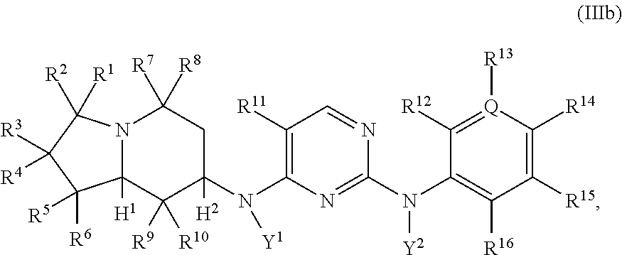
C1([R11])=C(N(C2([H2])CC([R7])([R8])N3C([H1])(C2([R9])[R10])C([R6])([R5])C([R4])([R3])C3([R2])[R1])[Y1])N=C(N(C2=C([R16])C([R15])=C([R14])[Q]([R13])=C2[R12])[Y2])N=C1
